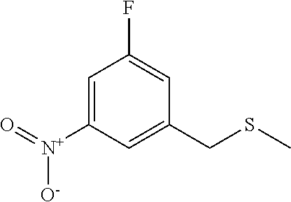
C1=C([N+](=O)[O-])C=C(CSC)C=C1F
